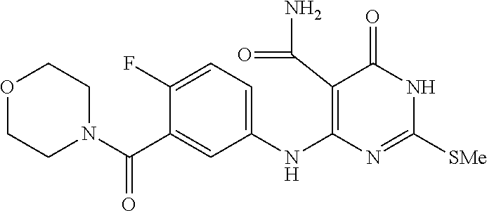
C1(F)=CC=C(NC2=C(C(N)=O)C(=O)NC([SMe])=N2)C=C1C(N1CCOCC1)=O
